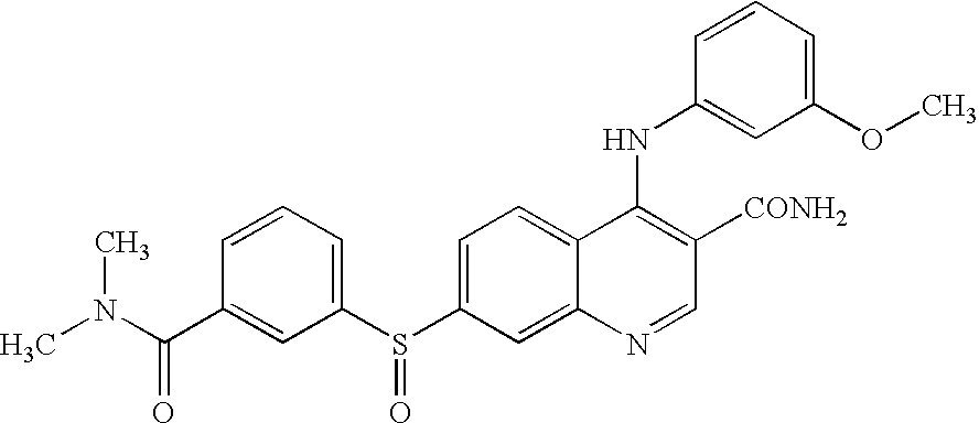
C12=CC=C(S(=O)C3=CC=CC(C(=O)N(C)C)=C3)C=C1N=CC([CONH2])=C2NC1=CC(OC)=CC=C1
